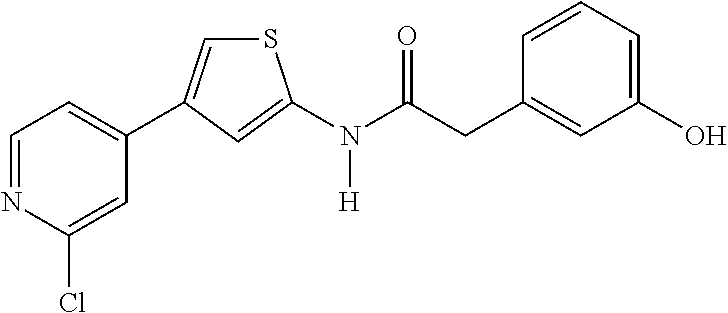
C1=NC(Cl)=CC(C2=CSC(N(C(CC3=CC(O)=CC=C3)=O)[H])=C2)=C1
